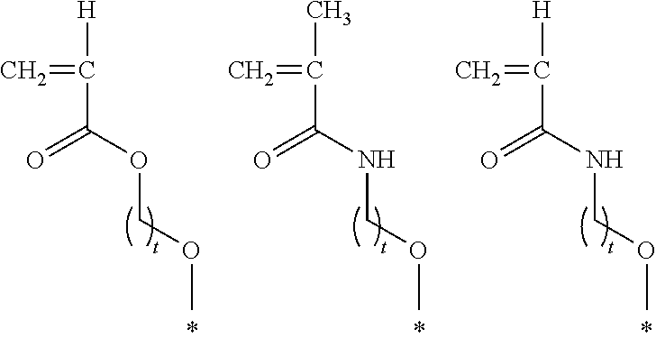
C=C([H])C(OCOC)=O.C=C(C)C(NCOC)=O.C=C([H])C(NCOC)=O
